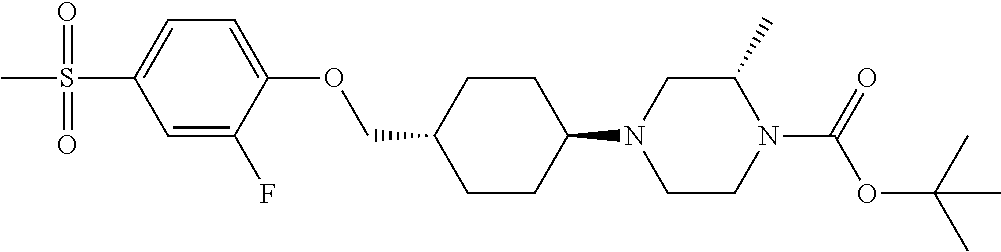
C1CC(N2CCN(C(OC(C)(C)C)=O)C(C)C2)CCC1COC1=CC=C(S(=O)(=O)C)C=C1F
